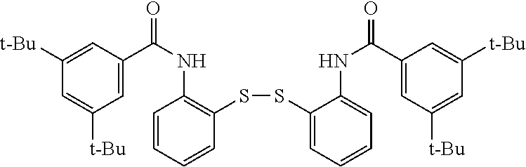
C1=CC=CC(SSC2=CC=CC=C2NC(=O)C2=CC([t-Bu])=CC([t-Bu])=C2)=C1NC(=O)C1=CC([t-Bu])=CC([t-Bu])=C1
